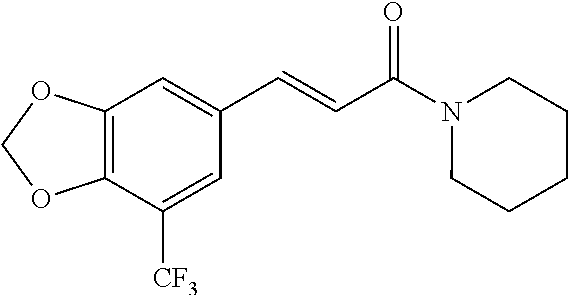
C12=C(OCO1)C=C(C=CC(N1CCCCC1)=O)C=C2[CF3]
